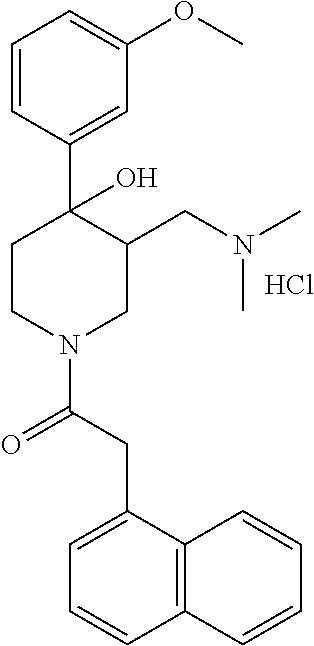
C1=CC(C2(O)CCN(C(CC3=CC=CC4=C3C=CC=C4)=O)CC2CN(C)C)=CC(OC)=C1.Cl
